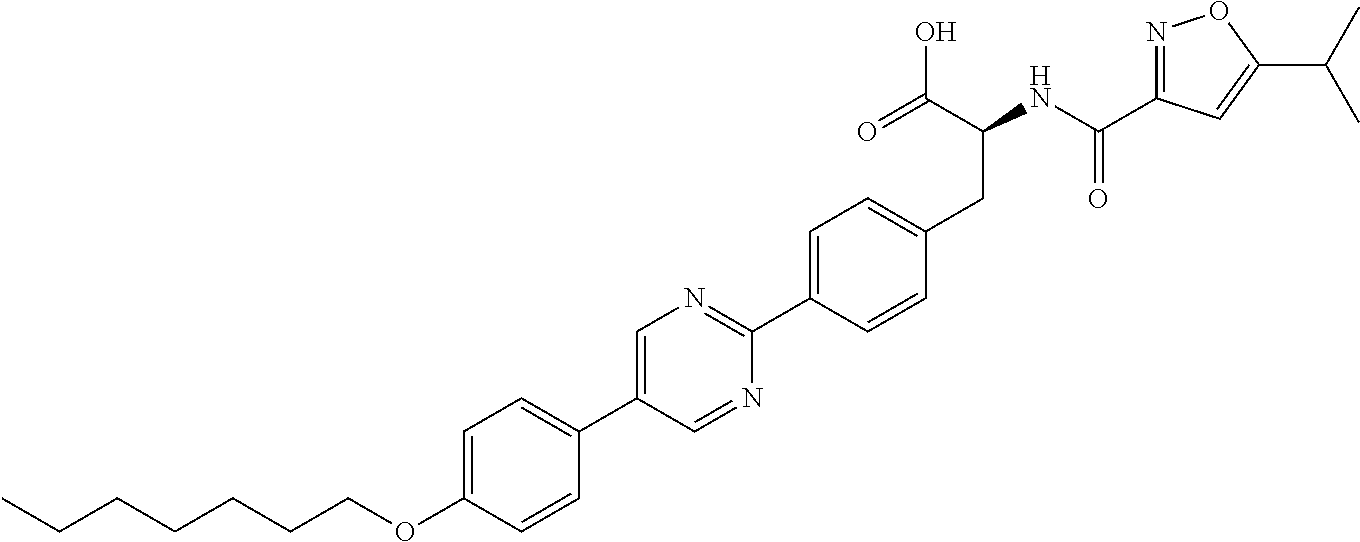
C(OC1=CC=C(C2=CN=C(C3=CC=C(CC(C(=O)O)NC(=O)C4=NOC(C(C)C)=C4)C=C3)N=C2)C=C1)CCCCCC
